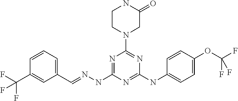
C(F)(F)(F)C1=CC(C=NNC2=NC(N3CC(=O)NCC3)=NC(NC3=CC=C(OC(F)(F)F)C=C3)=N2)=CC=C1
